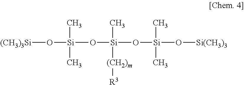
[(CH3)3Si]O[Si](O[Si](O[Si](O[Si(CH3)3])(C)C)(C)[(CH2)m][R3])(C)C
